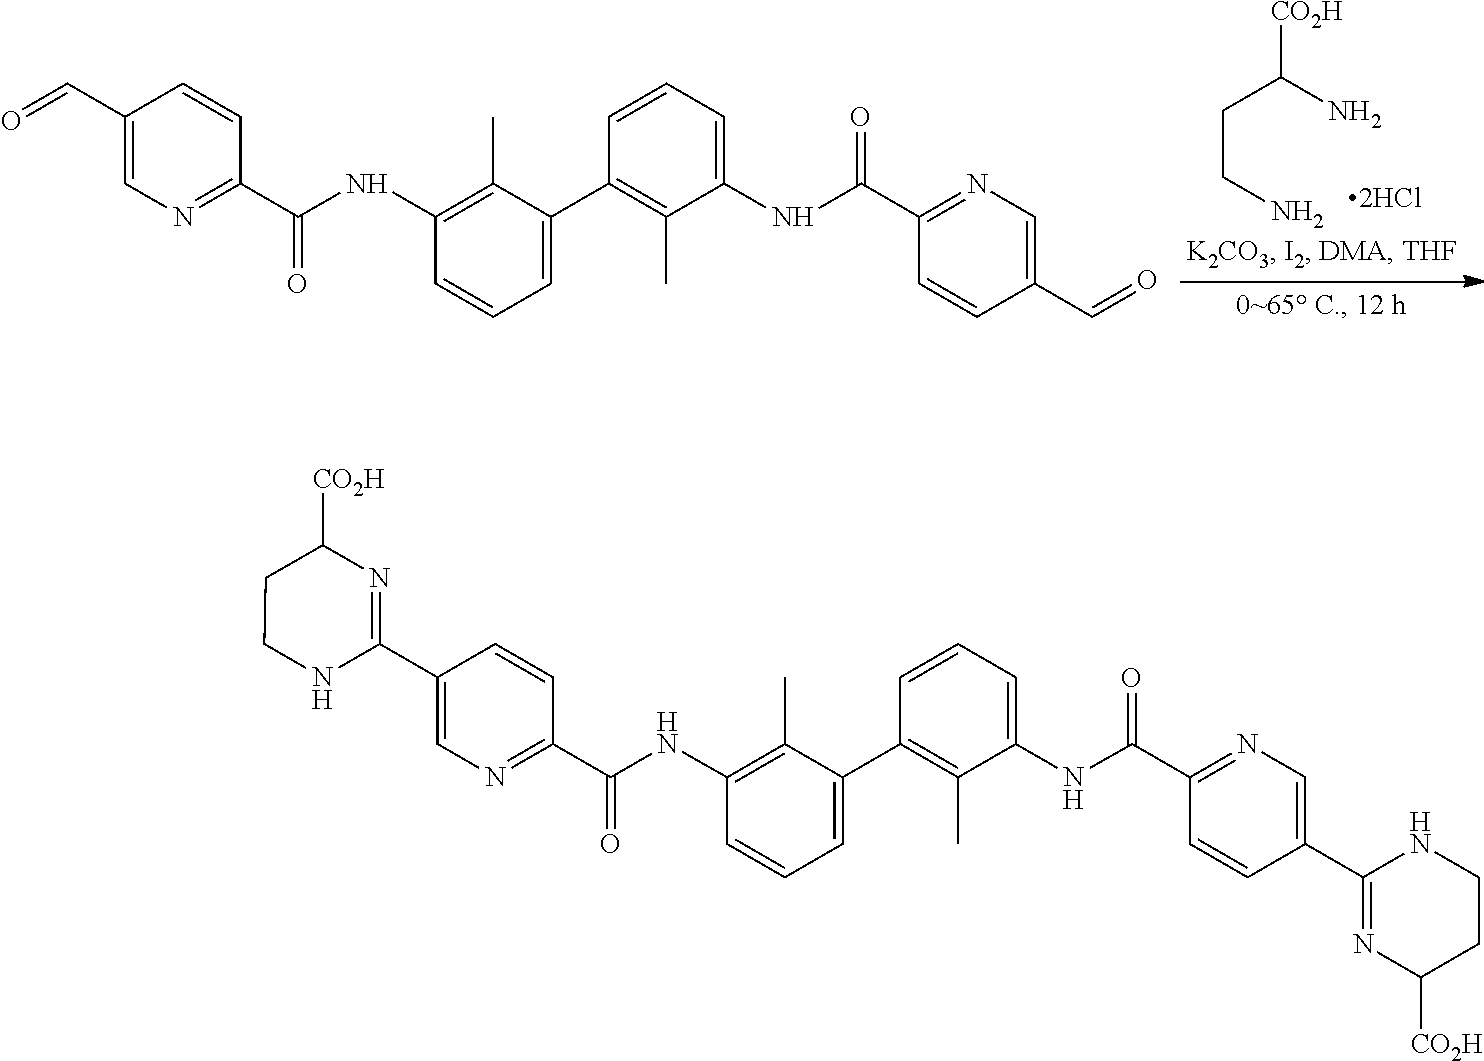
O=CC1=CN=C(C(NC2=C(C)C(C3=C(C)C(NC(C4=NC=C(C=O)C=C4)=O)=CC=C3)=CC=C2)=O)C=C1.C(CN)C([CO2H])N.N1C(C2=CN=C(C(NC3=C(C)C(C4=C(C)C(NC(C5=NC=C(C6=NC([CO2H])CCN6)C=C5)=O)=CC=C4)=CC=C3)=O)C=C2)=NC([CO2H])CC1
